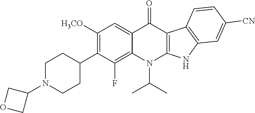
C1N(C2COC2)CCC(C2=C([H3CO])C=C3C(=C2F)N(C(C)C)C2=C(C3=O)C3=C(N2)C=C([CN])C=C3)C1
